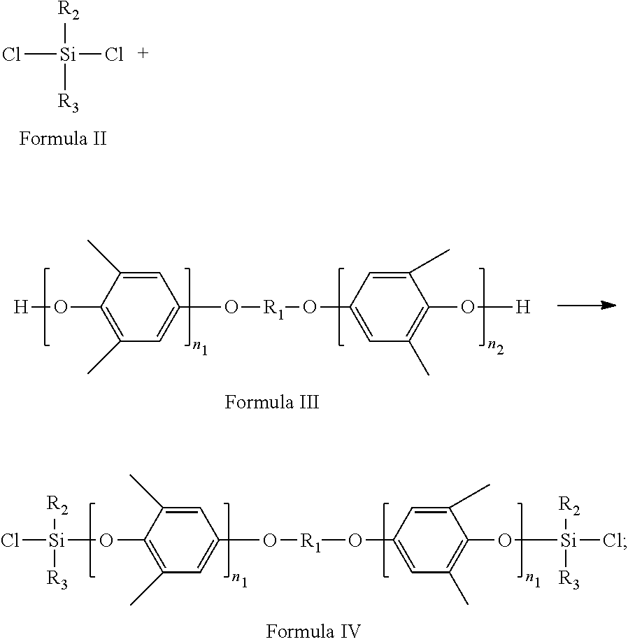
Cl[Si]([R2])([R3])Cl.Cl[Si]([R2])([R3])OC1=C(C)C=C(O[R1]OC2=CC(C)=C(O[Si](Cl)([R2])[R3])C(C)=C2)C=C1C.C1(O[H])=C(C)C=C(O[R1]OC2=CC(C)=C(O[H])C(C)=C2)C=C1C
